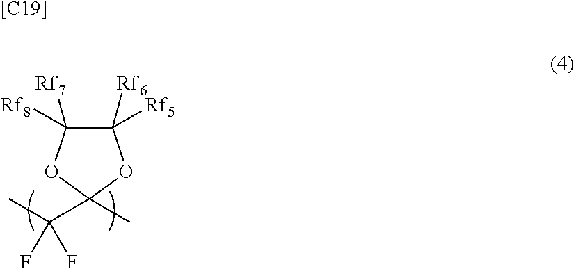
C1([Rf6])([Rf5])C([Rf8])([Rf7])OC(C(C)(F)F)(C)O1.[[C19]]
